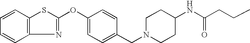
C12=C(C=CC=C1)SC(OC1=CC=C(CN3CCC(NC(CCC)=O)CC3)C=C1)=N2
